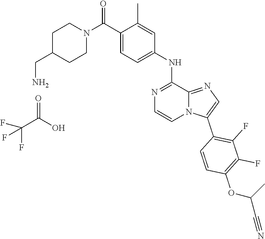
C1C(CN)CCN(C(C2=CC=C(NC3=NC=CN4C3=NC=C4C3=C(F)C(F)=C(OC(C#N)C)C=C3)C=C2C)=O)C1.C(C(O)=O)(F)(F)F
